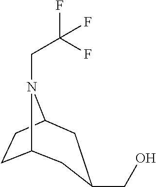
C12CCC(N1CC(F)(F)F)CC(CO)C2
